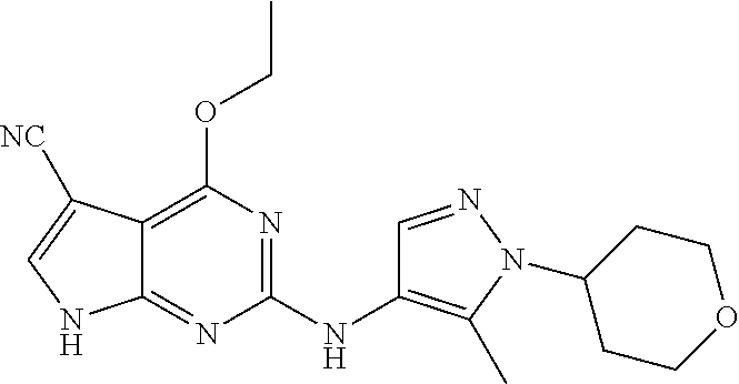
C12=C(OCC)N=C(NC3=C(C)N(C4CCOCC4)N=C3)N=C1NC=C2[NC]
